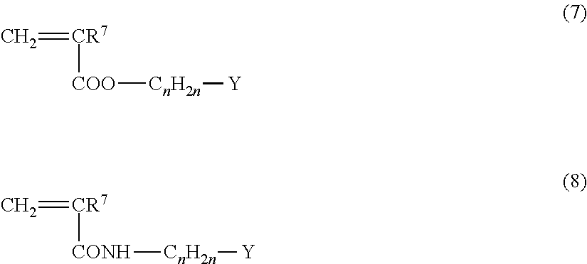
C=[CR7][COO][CnH2n][Y].C=[CR7][CONH][CnH2n][Y]
